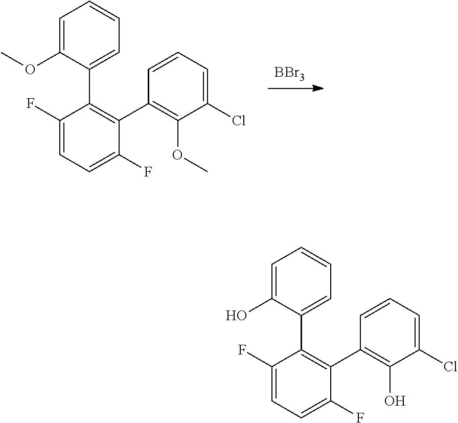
[BBr3].C1(F)=CC=C(F)C(C2=C(OC)C(Cl)=CC=C2)=C1C1=CC=CC=C1OC.C1(F)=CC=C(F)C(C2=C(O)C(Cl)=CC=C2)=C1C1=CC=CC=C1O
